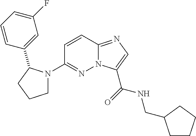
N12C(=NC=C1C(=O)NCC1CCCC1)C=CC(N1CCCC1C1=CC(F)=CC=C1)=N2
